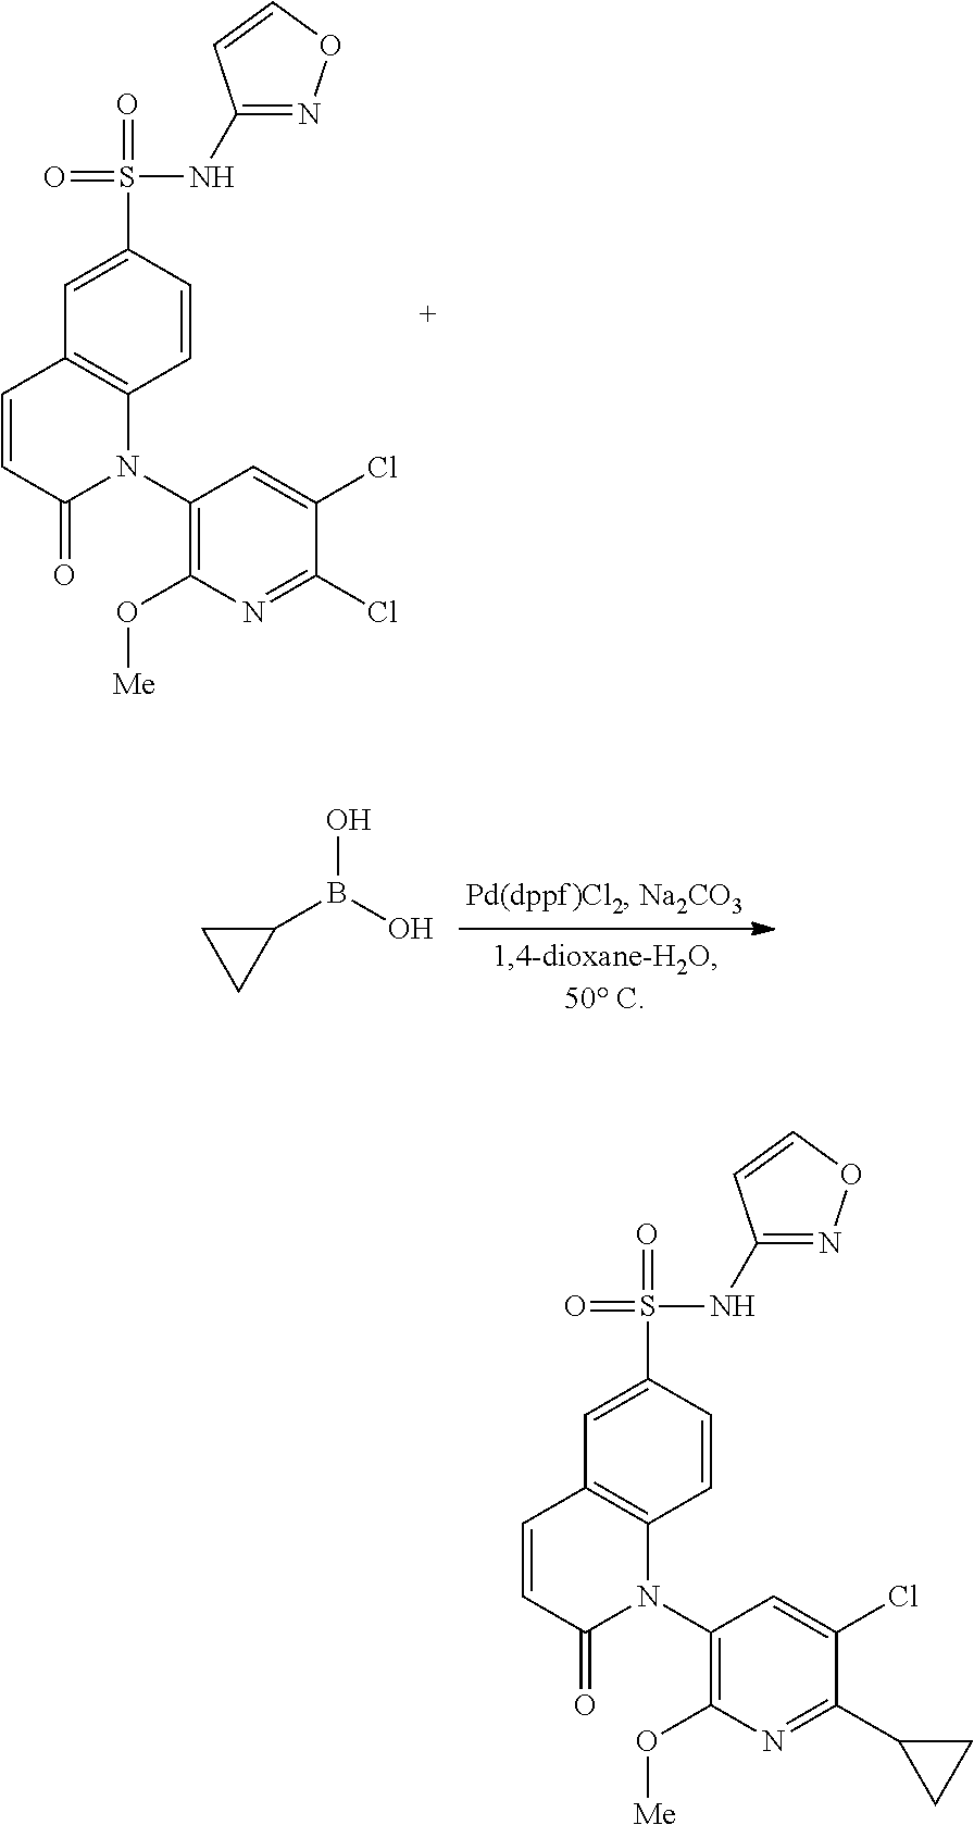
C1=CC(S(=O)(NC2=NOC=C2)=O)=CC2=C1N(C1=C(O[Me])N=C(C3CC3)C(Cl)=C1)C(=O)C=C2.C1=CC(S(=O)(NC2=NOC=C2)=O)=CC2=C1N(C1=C(O[Me])N=C(Cl)C(Cl)=C1)C(=O)C=C2.C1(B(O)O)CC1
